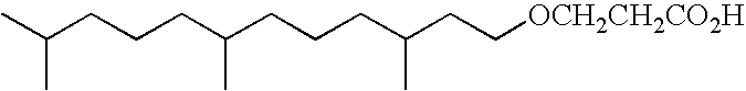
CC(CCCC(CCCC(CC[OCH2CH2CO2H])C)C)C
